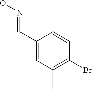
C1(C=NO)=CC(C)=C(Br)C=C1
